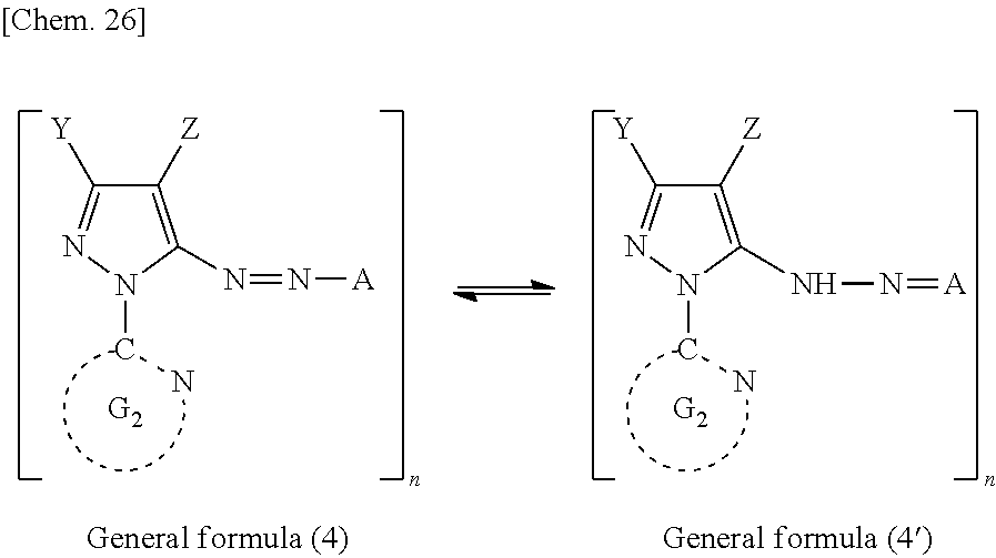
C1([Z])=C(N=N[A])N(CN)N=C1[Y].C1([Z])=C(NN=[A])N(CN)N=C1[Y]
